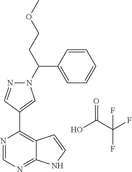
N1=CN=C2C(=C1C1=CN(C(CCOC)C3=CC=CC=C3)N=C1)C=CN2.OC(C(F)(F)F)=O
